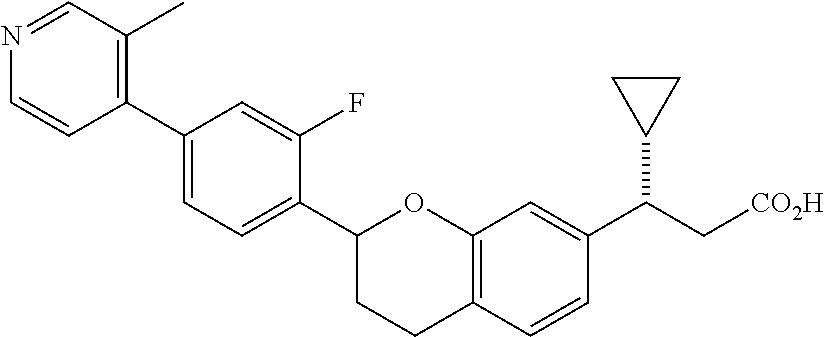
C1(C2=CC=C(C3CCC4=C(O3)C=C(C(C[CO2H])C3CC3)C=C4)C(F)=C2)=C(C)C=NC=C1
